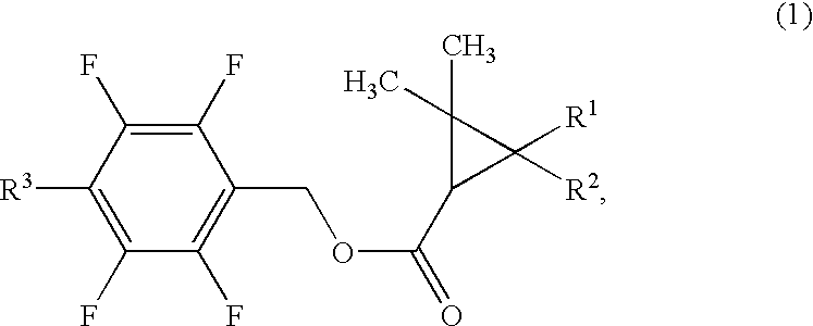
C1(F)=C(F)C([R3])=C(F)C(F)=C1COC(=O)C1C([R1])([R2])C1(C)C
